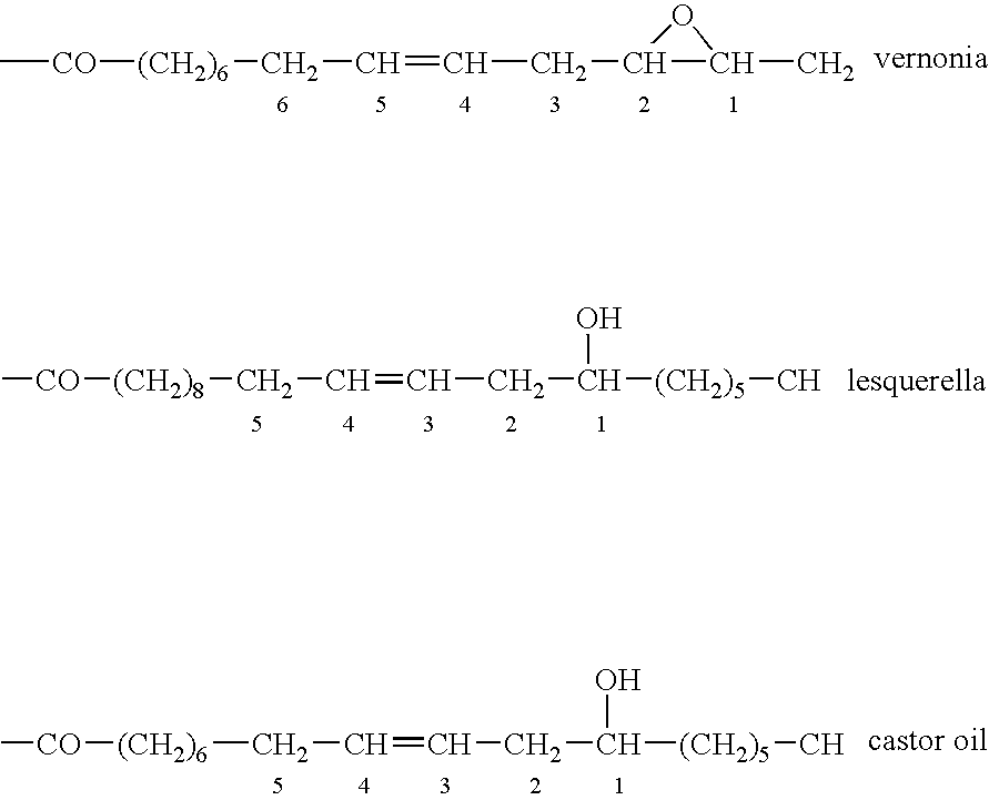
C[CO][(CH2)6]CC=CCC([(CH2)5]C)O.C[CO][(CH2)6]CC=CCC1C(C)O1.C[CO][(CH2)8]CC=CCC([(CH2)5]C)O
